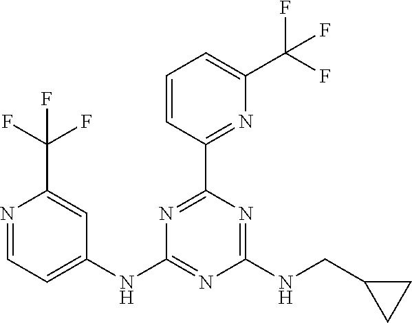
N1=CC=C(NC2=NC(NCC3CC3)=NC(C3=NC(C(F)(F)F)=CC=C3)=N2)C=C1C(F)(F)F
